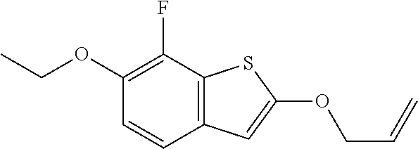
C1(OCC)=C(F)C2=C(C=C1)C=C(OCC=C)S2
